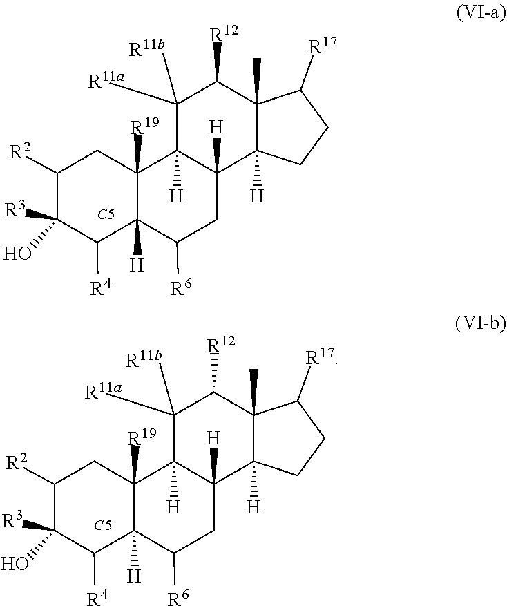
[R11b]C1([R11a])C2([H])C3([R19])CC([R2])C([R3])(O)C([R4])C3([H])C([R6])CC2([H])C2([H])C(C)(C1[R12])C([R17])CC2.[C5].[R11b]C1([R11a])C2([H])C3([R19])CC([R2])C([R3])(O)C([R4])C3([H])C([R6])CC2([H])C2([H])C(C)(C1[R12])C([R17])CC2.[C5]
